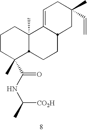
C1CC(C(=O)NC([CO2H])C)(C)C2C(C)(C1)C1=CCC(C)(C=C)CC1CC2
